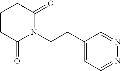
C(CN1C(=O)CCCC1=O)C1=CC=NN=C1
